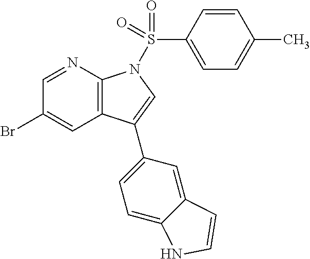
C1=NC2=C(C=C1Br)C(C1=CC=C3C(=C1)C=CN3)=CN2S(C1=CC=C(C)C=C1)(=O)=O
